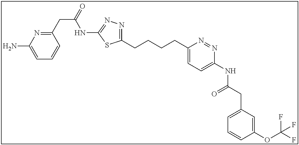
C1(CCCCC2=NN=C(NC(CC3=NC(N)=CC=C3)=O)S2)=CC=C(NC(CC2=CC=CC(OC(F)(F)F)=C2)=O)N=N1
